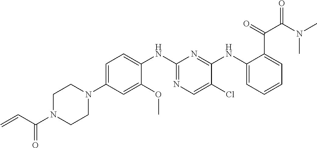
C1=C(N2CCN(C(C=C)=O)CC2)C=C(OC)C(NC2=NC=C(Cl)C(NC3=CC=CC=C3C(=O)C(N(C)C)=O)=N2)=C1
